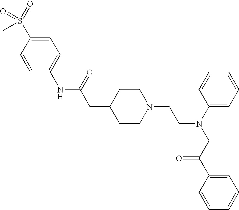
S(C)(=O)(=O)C1=CC=C(NC(CC2CCN(CCN(CC(C3=CC=CC=C3)=O)C3=CC=CC=C3)CC2)=O)C=C1
